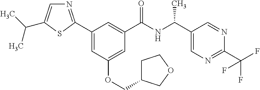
C1(C2=NC=C(C(C)C)S2)=CC(OCC2CCOC2)=CC(C(NC(C2=CN=C(C(F)(F)F)N=C2)C)=O)=C1
